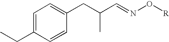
C1=C(CC)C=CC(CC(C=NO[R])C)=C1
